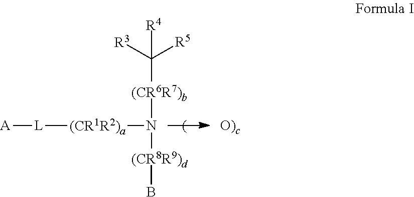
[A][L][(CR1R2)a]N([(CR8R9)d]B)[(CR6R7)b]C([R3])([R5])[R4]
